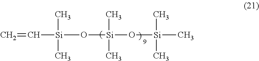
C=C[Si](O[Si](O[Si](C)(C)C)(C)C)(C)C
